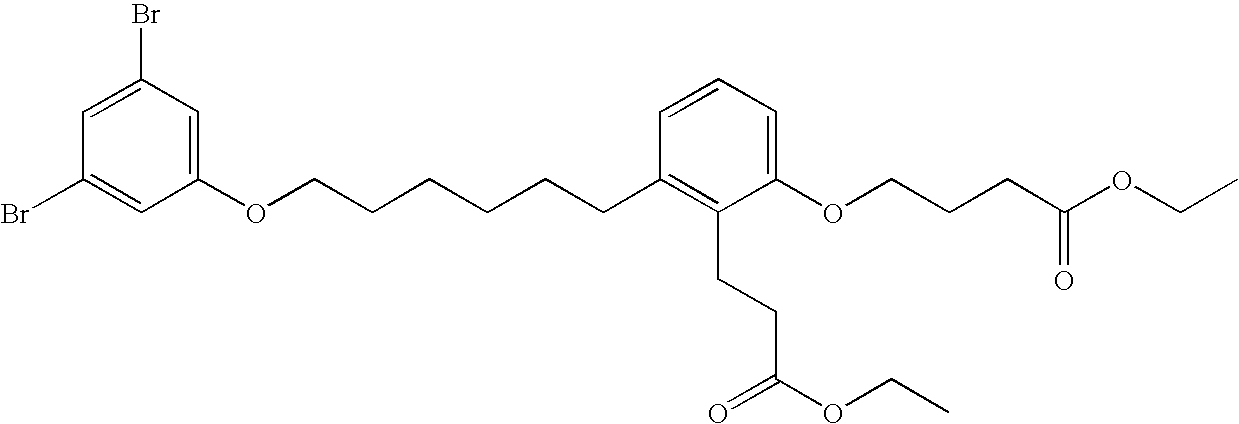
C1=C(Br)C=C(OCCCCCCC2=C(CCC(OCC)=O)C(OCCCC(OCC)=O)=CC=C2)C=C1Br
